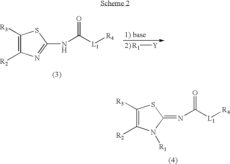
C1([R3])=C([R2])N=C(NC([L1][R4])=O)S1.[R1][Y].C1([R3])=C([R2])N([R1])C(=NC([L1][R4])=O)S1
